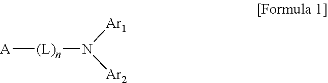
[A][(L)n]N([Ar1])[Ar2]
